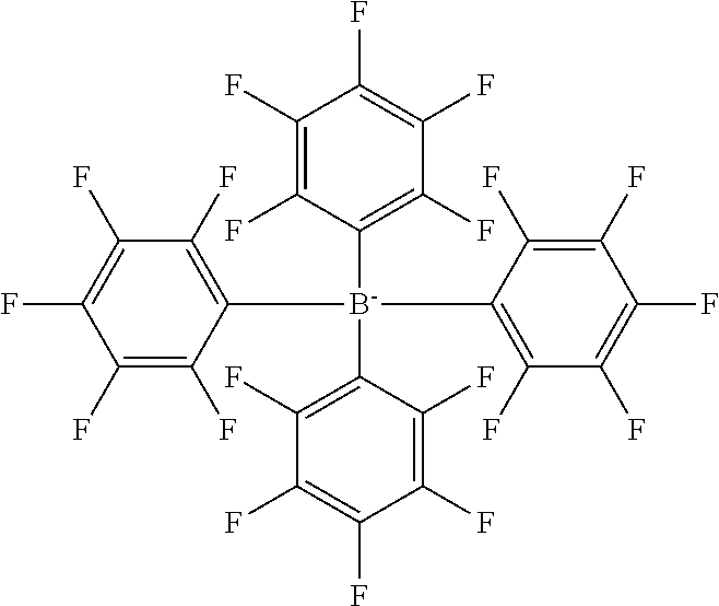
[B-](C1=C(F)C(F)=C(F)C(F)=C1F)(C1=C(F)C(F)=C(F)C(F)=C1F)(C1=C(F)C(F)=C(F)C(F)=C1F)C1=C(F)C(F)=C(F)C(F)=C1F
